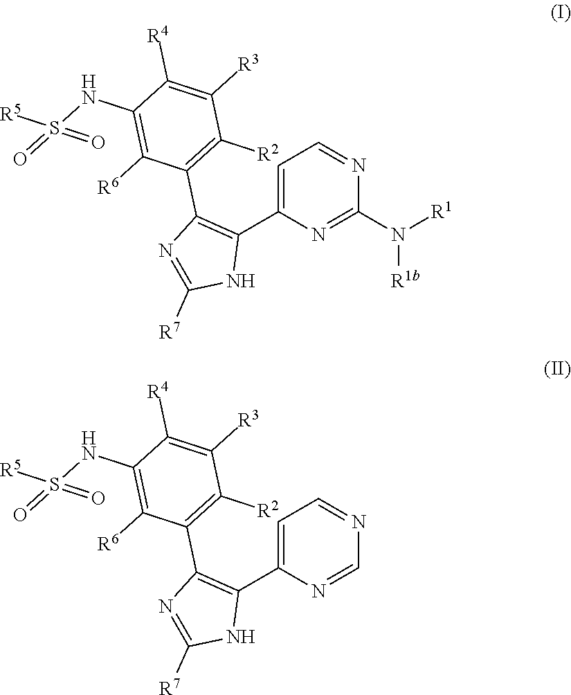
C1=C(C2=C(C3=C([R2])C([R3])=C([R4])C(NS([R5])(=O)=O)=C3[R6])N=C([R7])N2)N=C(N([R1])[R1b])N=C1.C1=C(C2=C(C3=C([R2])C([R3])=C([R4])C(NS([R5])(=O)=O)=C3[R6])N=C([R7])N2)N=CN=C1
